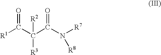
N(C(C(C([R1])=O)([R2])[R3])=O)([R7])[R8]
